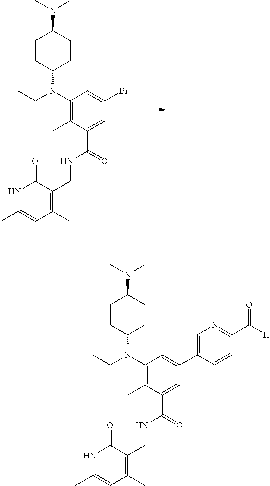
C1CC(N(C2=C(C)C(C(=O)NCC3=C(C)C=C(C)NC3=O)=CC(Br)=C2)CC)CCC1N(C)C.C1CC(N(C2=C(C)C(C(=O)NCC3=C(C)C=C(C)NC3=O)=CC(C3=CN=C(C(=O)[H])C=C3)=C2)CC)CCC1N(C)C
